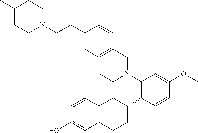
OC1=CC2=C(C=C1)CC(C1=C(N(CC)CC3=CC=C(CCN4CCC(C)CC4)C=C3)C=C(OC)C=C1)CC2
